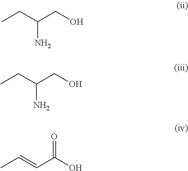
CCC(CO)N.CCC(CO)N.CC=CC(O)=O
